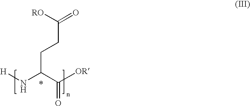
[RO]C(=O)CCC(N[H])C([OR])=O
